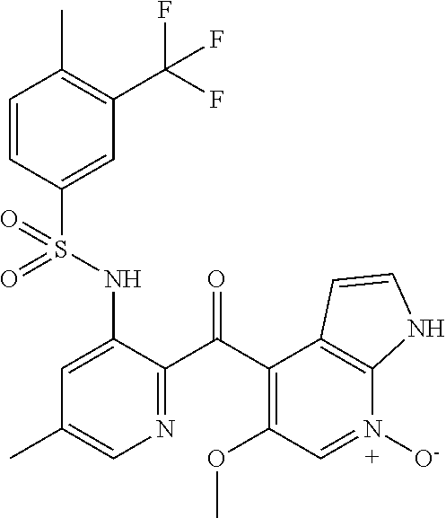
C1=CC(S(NC2=CC(C)=CN=C2C(C2=C(OC)C=N([O-])C3=C2C=CN3)=O)(=O)=O)=CC(C(F)(F)F)=C1C
